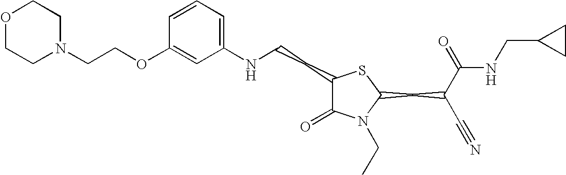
C1=CC=C(NCCC2C(=O)N(CC)C(CC(C#N)C(=O)NCC3CC3)S2)C=C1OCCN1CCOCC1
